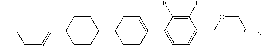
C1(F)=C(F)C(C2=CCC(C3CCC(C=CCCC)CC3)CC2)=CC=C1COC[CHF2]
